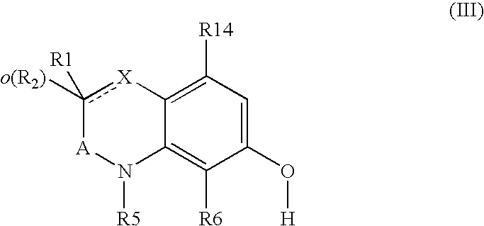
c1([o(R2)])([R1])[X]C2=C([R14])C=C(O[H])C([R6])=C2N([R5])[A]1
